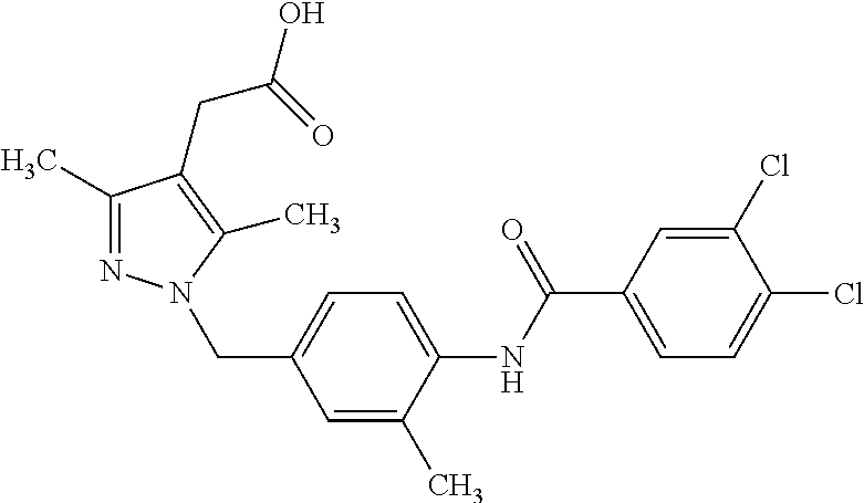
C1=C(C(NC2=CC=C(CN3N=C(C)C(CC(=O)O)=C3C)C=C2C)=O)C=C(Cl)C(Cl)=C1
